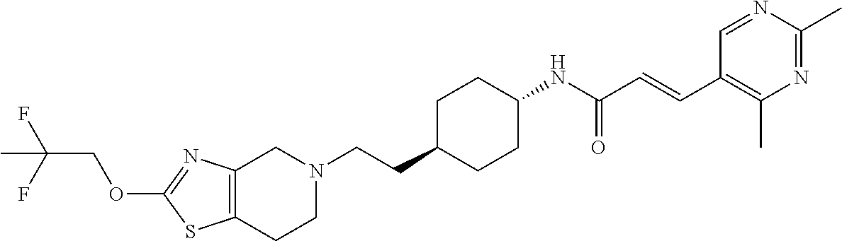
C12=C(CCN(CCC3CCC(NC(C=CC4=C(C)N=C(C)N=C4)=O)CC3)C1)SC(OCC(C)(F)F)=N2
